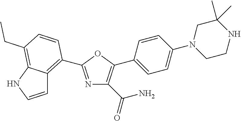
NC(C1=C(C2=CC=C(N3CCNC(C)(C)C3)C=C2)OC(C2=C3C=CNC3=C(CC)C=C2)=N1)=O
